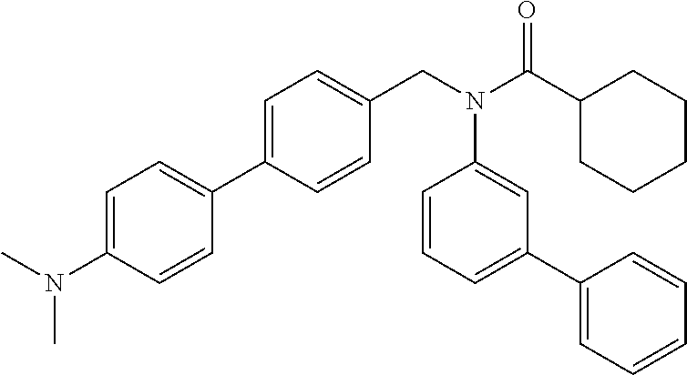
C1=C(C2=CC=C(N(C)C)C=C2)C=CC(CN(C(C2CCCCC2)=O)C2=CC(C3=CC=CC=C3)=CC=C2)=C1
